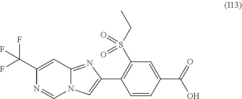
C1(C(F)(F)F)=CC2=NC(C3=C(S(CC)(=O)=O)C=C(C(=O)O)C=C3)=CN2C=N1
